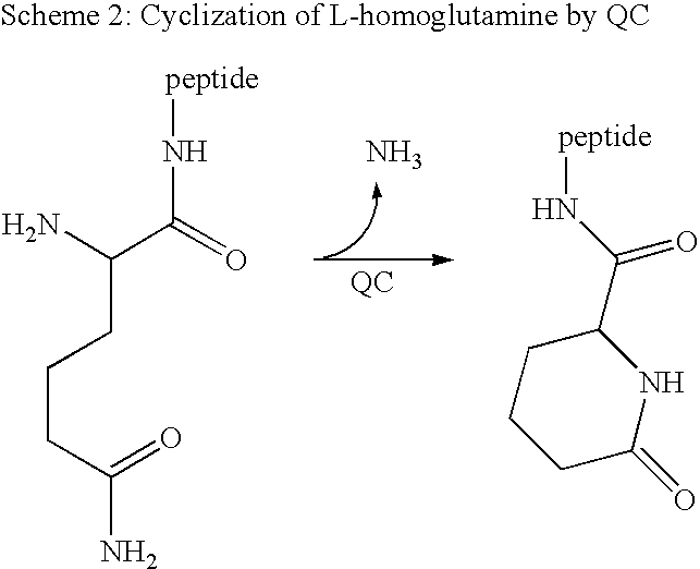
N.NC(C(=O)N[peptide])CCCC(N)=O.C1(C(N[peptide])=O)CCCC(=O)N1
